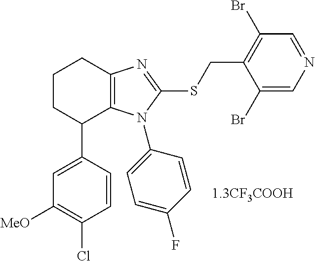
C1CC(C2=CC([MeO])=C(Cl)C=C2)C2=C(C1)N=C(SCC1=C(Br)C=NC=C1Br)N2C1=CC=C(F)C=C1
